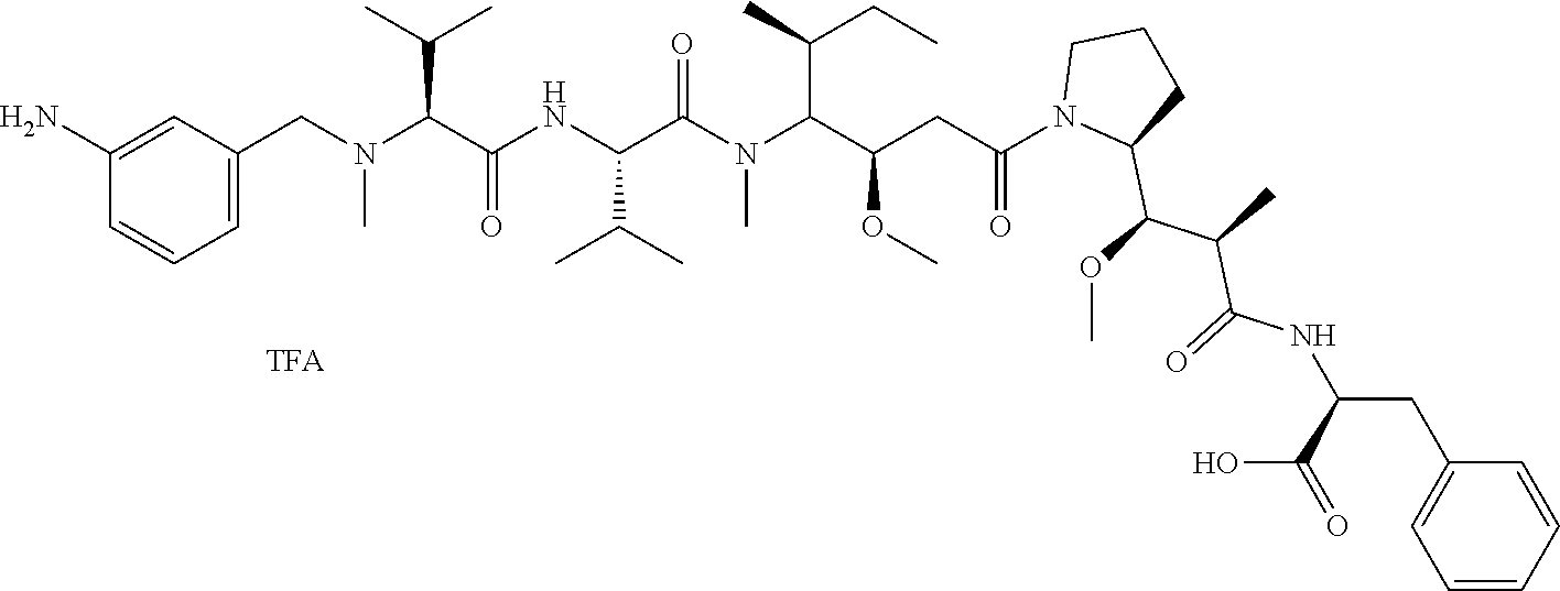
C1=C(CN(C)C(C(=O)NC(C(C)C)C(N(C)C(C(OC)CC(=O)N2C(C(OC)C(C)C(=O)NC(C(O)=O)CC3=CC=CC=C3)CCC2)C(C)CC)=O)C(C)C)C=C(N)C=C1
